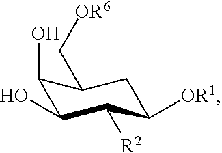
C1(O)C(O)C([R2])C([OR1])CC1C[OR6]
